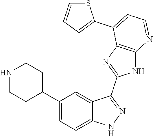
C1(C2=CC=C3C(=C2)C(C2=NC4=C(N2)N=CC=C4C2=CC=CS2)=NN3)CCNCC1
